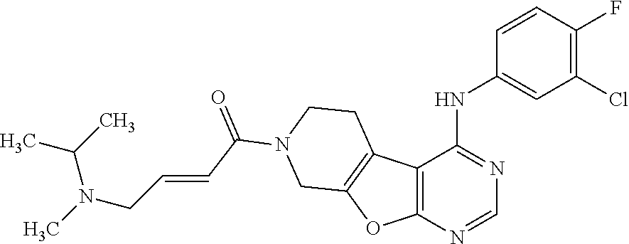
C12=C(N=CN=C1NC1=CC(Cl)=C(F)C=C1)OC1=C2CCN(C(C=CCN(C)C(C)C)=O)C1
